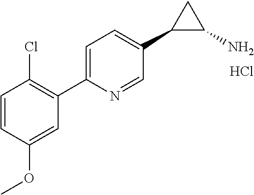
Cl.C1=CC(Cl)=C(C2=CC=C(C3C(N)C3)C=N2)C=C1OC
